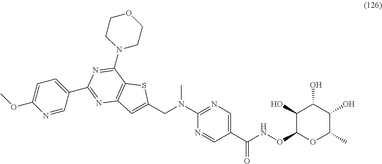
C1(CN(C2=NC=C(C(NOC3OC(C)C(O)C(O)C3O)=O)C=N2)C)=CC2=C(S1)C(N1CCOCC1)=NC(C1=CC=C(OC)N=C1)=N2
